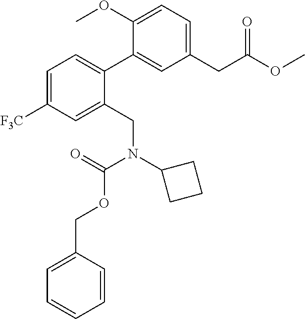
C1=C([F3C])C=C(CN(C2CCC2)C(=O)OCC2=CC=CC=C2)C(C2=CC(CC(OC)=O)=CC=C2OC)=C1
